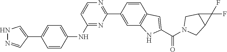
N1=C(NC2=CC=C(C3=CNN=C3)C=C2)C=CN=C1C1=CC2=C(C=C1)C=C(C(=O)N1CC3C(C3(F)F)C1)N2
